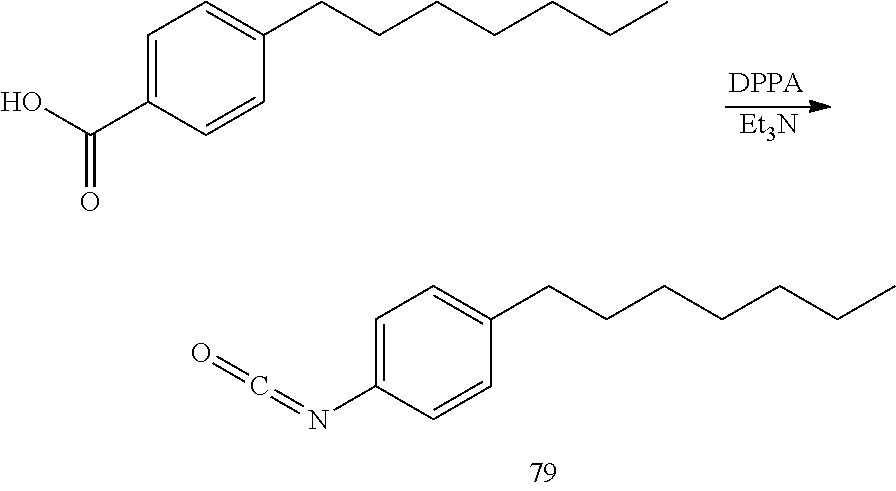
C1=C(N=C=O)C=CC(CCCCCCC)=C1.[Et3N].C1=C(C(O)=O)C=CC(CCCCCCC)=C1
